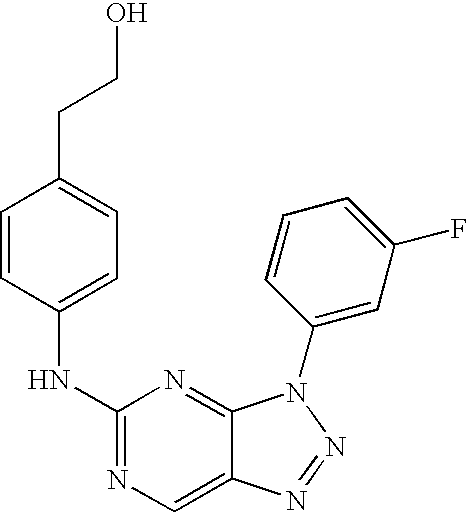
C1(NC2=CC=C(CCO)C=C2)=NC=C2C(=N1)N(C1=CC(F)=CC=C1)N=N2
